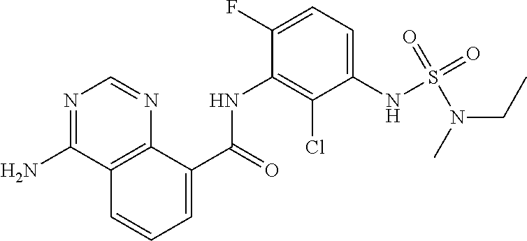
O=C(NC1=C(Cl)C(NS(=O)(=O)N(C)CC)=CC=C1F)C1=CC=CC2=C1N=CN=C2N
